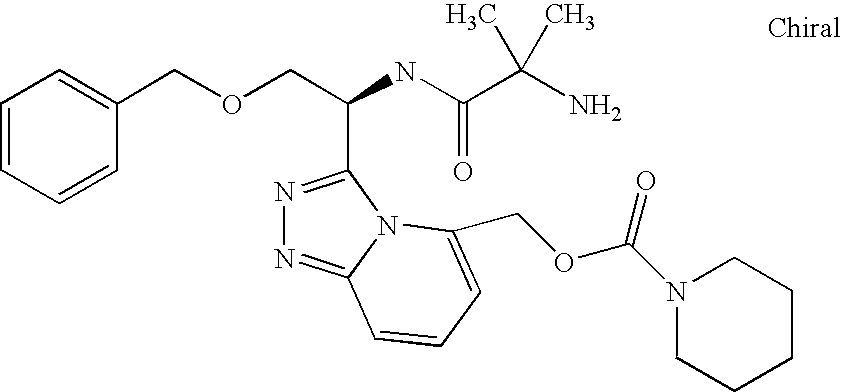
C(OCC(C1=NN=C2N1C(COC(N1CCCCC1)=O)=CC=C2)NC(=O)C(C)(N)C)C1=CC=CC=C1
